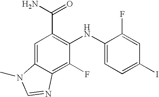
C1=C2C(=C(F)C(NC3=CC=C(I)C=C3F)=C1C(N)=O)N=CN2C
